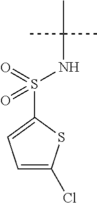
C1(S(=O)(=O)NC(C)(C)C)=CC=C(Cl)S1
